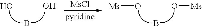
B.O.O.[MsCl].B.[Ms]O.O[Ms]
